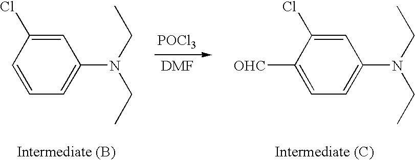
[POCl3].C1=C(Cl)C=CC=C1N(CC)CC.C1=C(Cl)C([OHC])=CC=C1N(CC)CC
